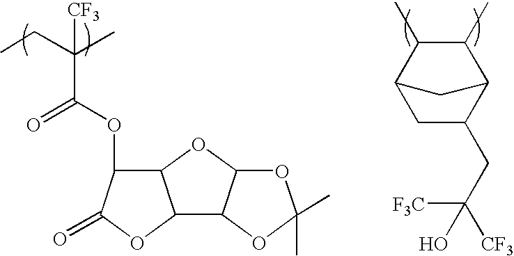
CCC(C)(C(OC1C2C(OC1=O)C1C(O2)OC(C)(C)O1)=O)[CF3].C1C(CC([CF3])([F3C])O)C2C(C)C(C)C1C2
